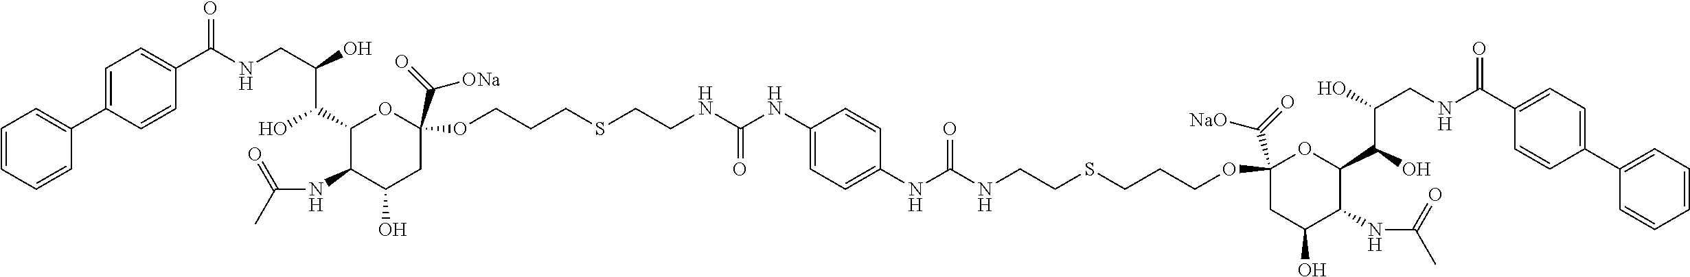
C1=CC=CC(C2=CC=C(C(NCC(O)C(C3C(NC(C)=O)C(O)CC(C(=O)[ONa])(OCCCSCCNC(NC4=CC=C(NC(NCCSCCCOC5(C(=O)[NaO])CC(O)C(NC(C)=O)C(C(O)C(O)CNC(C6=CC=C(C7=CC=CC=C7)C=C6)=O)O5)=O)C=C4)=O)O3)O)=O)C=C2)=C1
